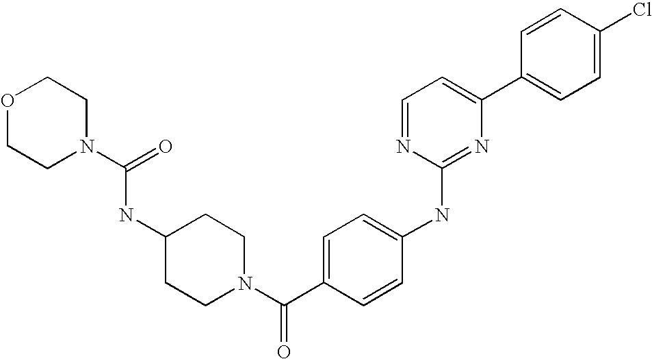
C1=CC(C2=CC=NC(NC3=CC=C(C(N4CCC(NC(N5CCOCC5)=O)CC4)=O)C=C3)=N2)=CC=C1Cl
